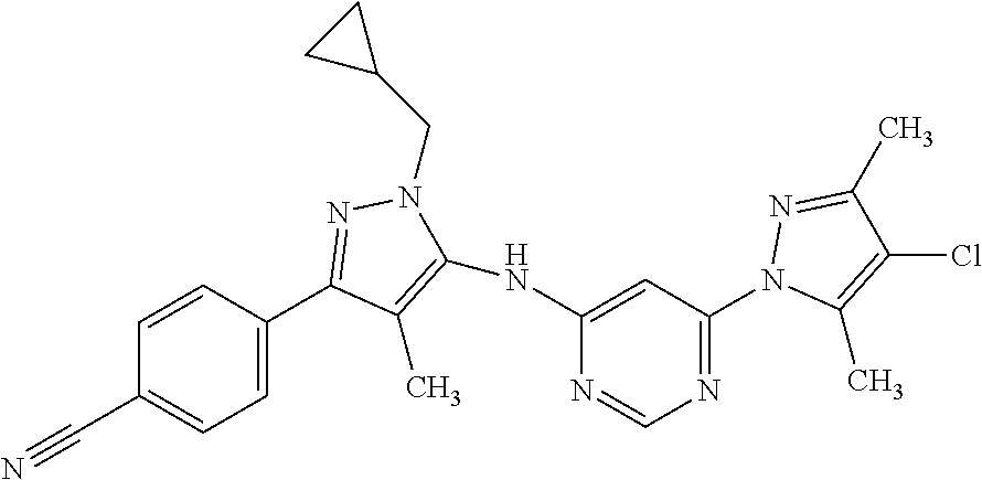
C1=CC(C2=NN(CC3CC3)C(NC3=CC(N4C(C)=C(Cl)C(C)=N4)=NC=N3)=C2C)=CC=C1C#N
